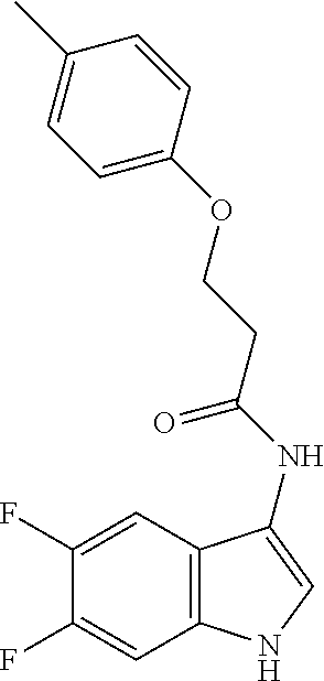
C1(F)=CC2=C(C=C1F)NC=C2NC(=O)CCOC1=CC=C(C)C=C1
